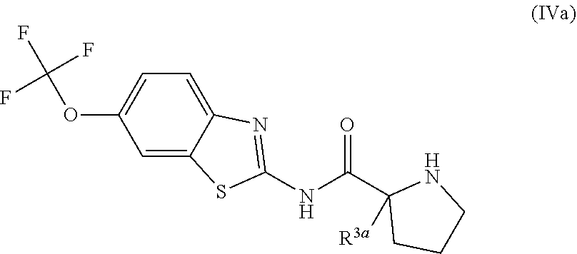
C(OC1=CC=C2C(=C1)SC(NC(C1([R3a])CCCN1)=O)=N2)(F)(F)F
